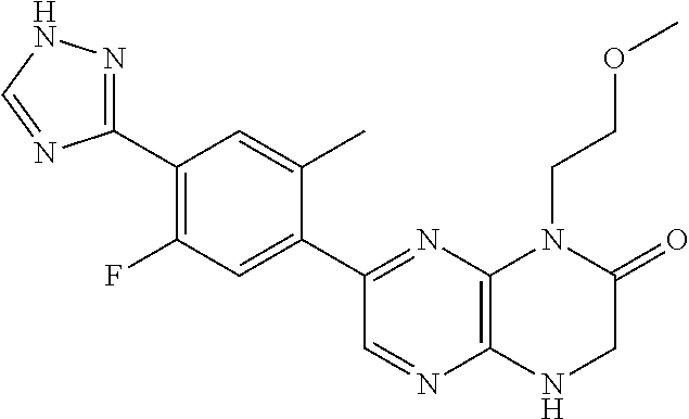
C1(C2=NNC=N2)=C(F)C=C(C2=NC3=C(N=C2)NCC(=O)N3CCOC)C(C)=C1
